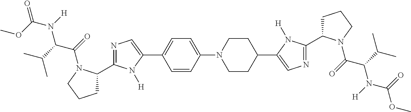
C1=CC(N2CCC(C3=CN=C(C4CCCN4C(=O)C(C(C)C)N(C(OC)=O)[H])N3[H])CC2)=CC=C1C1=CN=C(C2CCCN2C(=O)C(C(C)C)N(C(=O)OC)[H])N1[H]
